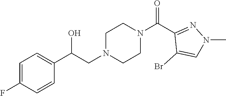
C1=C(F)C=CC(C(CN2CCN(C(C3=NN(C)C=C3Br)=O)CC2)O)=C1
